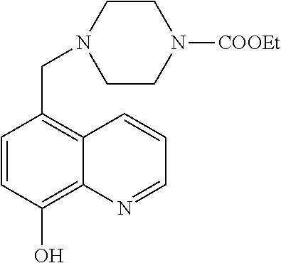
C1=CC(O)=C2C(=C1CN1CCN([COOEt])CC1)C=CC=N2
